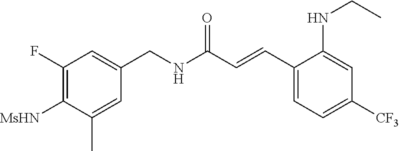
C1=C(C)C([MsHN])=C(F)C=C1CNC(C=CC1=CC=C([CF3])C=C1NCC)=O
